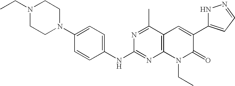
C1(NC2=NC3=C(C(C)=N2)C=C(C2=CC=NN2)C(=O)N3CC)=CC=C(N2CCN(CC)CC2)C=C1
